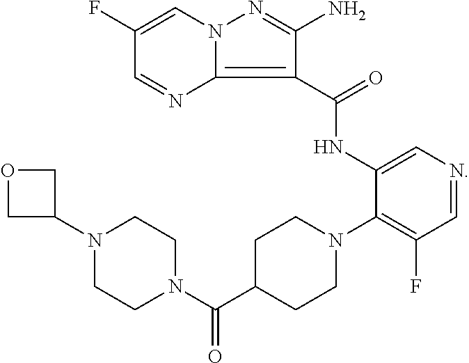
N1(C2COC2)CCN(C(C2CCN(C3=C(F)C=NC=C3NC(C3=C4N(N=C3N)C=C(F)C=N4)=O)CC2)=O)CC1
